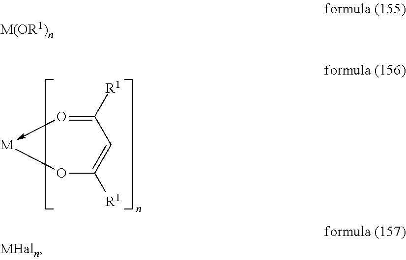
[M]1-O=C([R1])C=C([R1])O1
